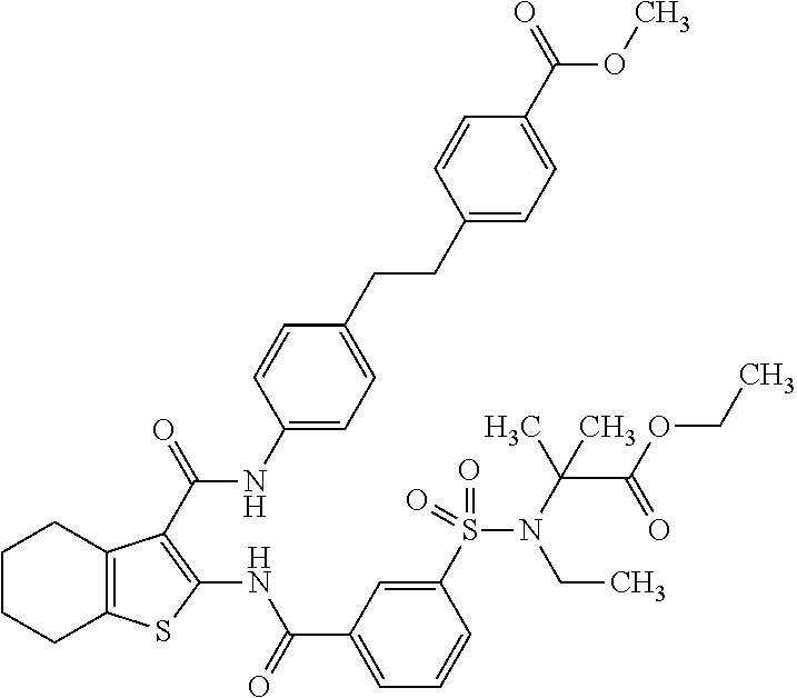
C1CCC2=C(C1)C(C(=O)NC1=CC=C(CCC3=CC=C(C(=O)OC)C=C3)C=C1)=C(NC(C1=CC=CC(S(=O)(=O)N(C(C(OCC)=O)(C)C)CC)=C1)=O)S2
